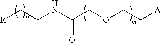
[R]CCNC(COCC[A])=O
